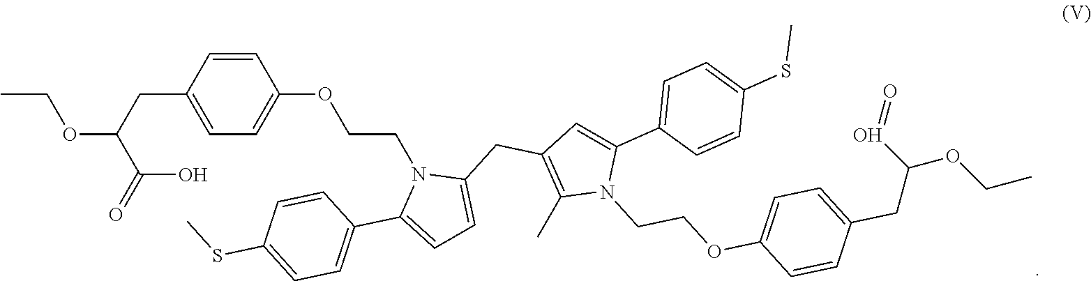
C1=CC(OCCN2C(C3=CC=C(SC)C=C3)=CC=C2CC2=C(C)N(CCOC3=CC=C(CC(O=O)OCC)C=C3)C(C3=CC=C(SC)C=C3)=C2)=CC=C1CC(C(=O)O)OCC
